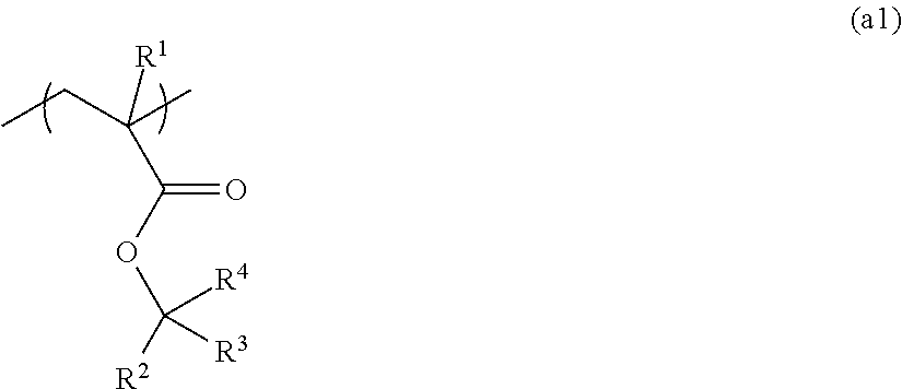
C(OC(=O)C(CC)(C)[R1])([R4])([R3])[R2]
